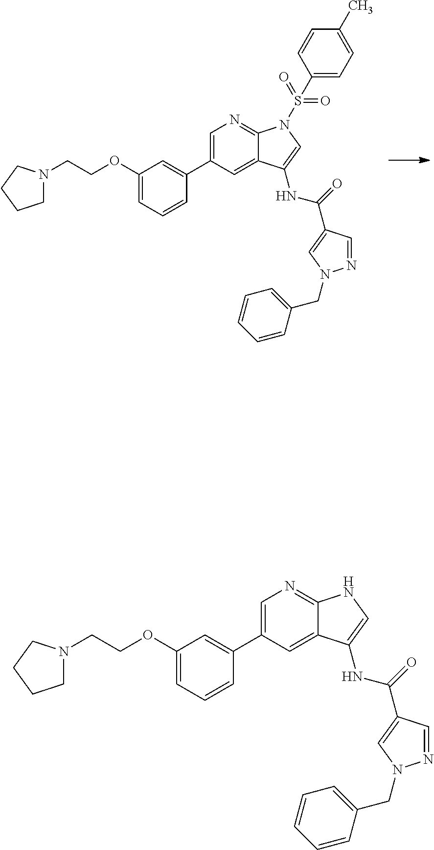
C1=C(C2=CC(OCCN3CCCC3)=CC=C2)C=C2C(=N1)N(S(=O)(=O)C1=CC=C(C)C=C1)C=C2NC(=O)C1=CN(CC2=CC=CC=C2)N=C1.C1=C(C2=CC(OCCN3CCCC3)=CC=C2)C=C2C(=N1)NC=C2NC(=O)C1=CN(CC2=CC=CC=C2)N=C1
